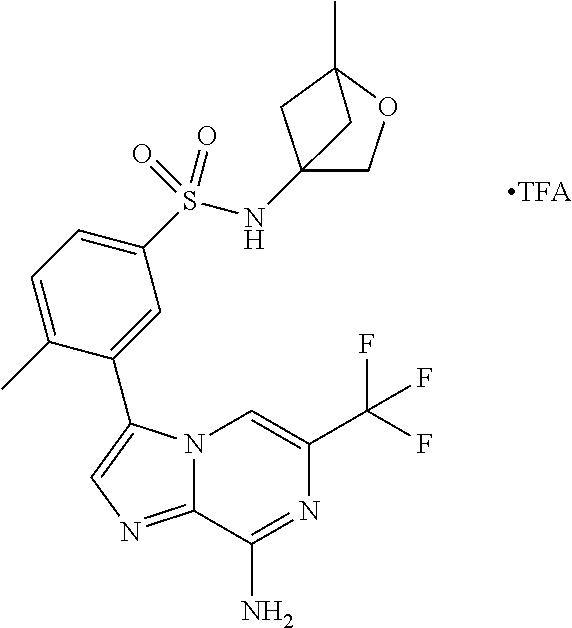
N12C(=NC=C1C1=CC(S(NC34COC(C)(C3)C4)(=O)=O)=CC=C1C)C(N)=NC(C(F)(F)F)=C2
